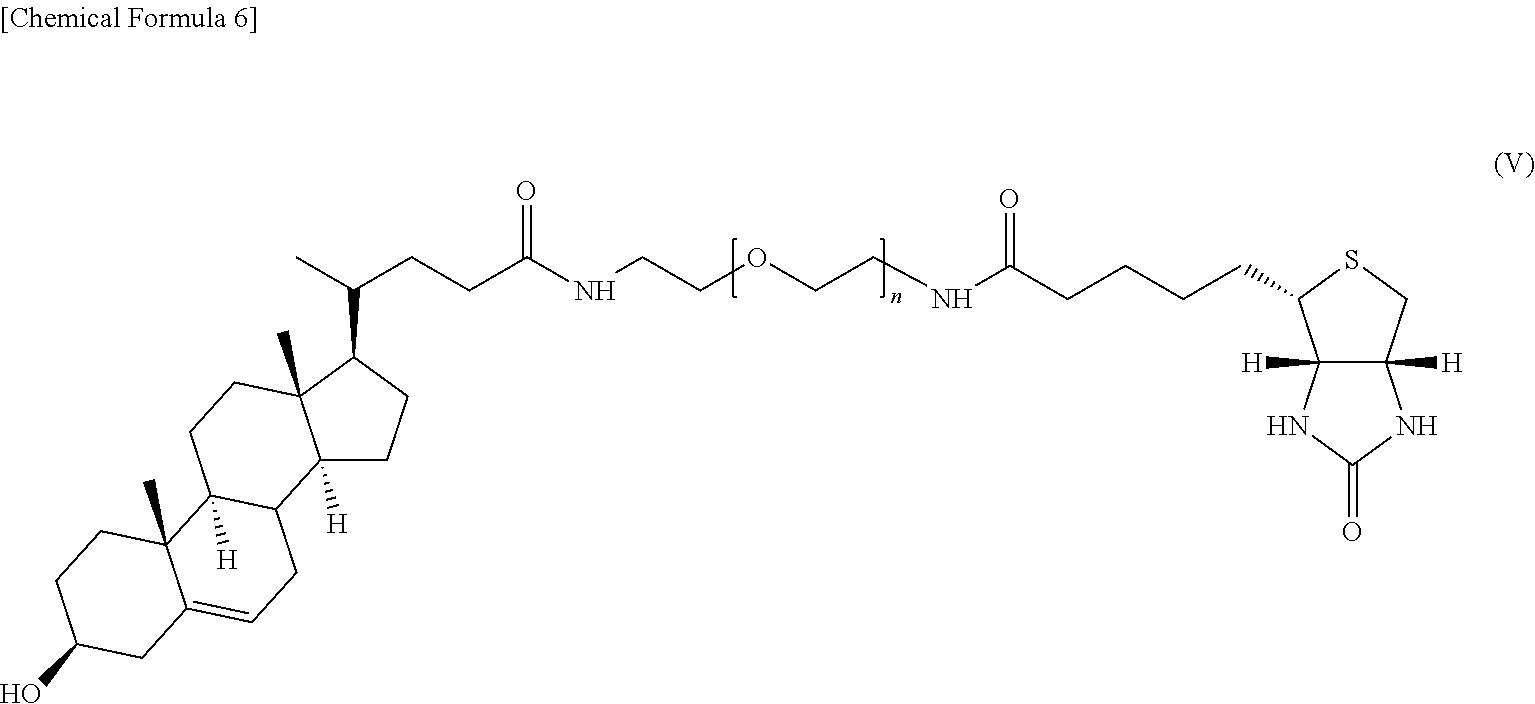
C(C1C2(C)C([H])(CC1)C1C([H])(CC2)C2(C)C(=CC1)CC(O)CC2)(C)CCC(NCCOCCNC(CCCCC1C2([H])C([H])(CS1)NC(=O)N2)=O)=O
